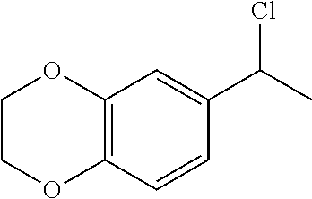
C12=C(C=CC(C(C)Cl)=C1)OCCO2
